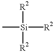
[R2][Si]([R2])(C)[R2]
